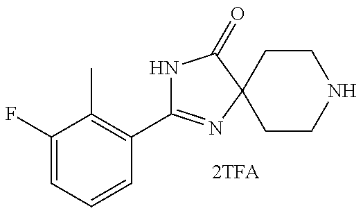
C1(C2=NC3(C(=O)N2)CCNCC3)=C(C)C(F)=CC=C1
